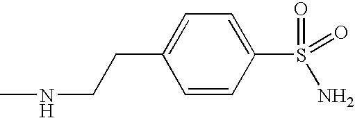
C1=C(CCNC)C=CC(S(=O)(=O)N)=C1
